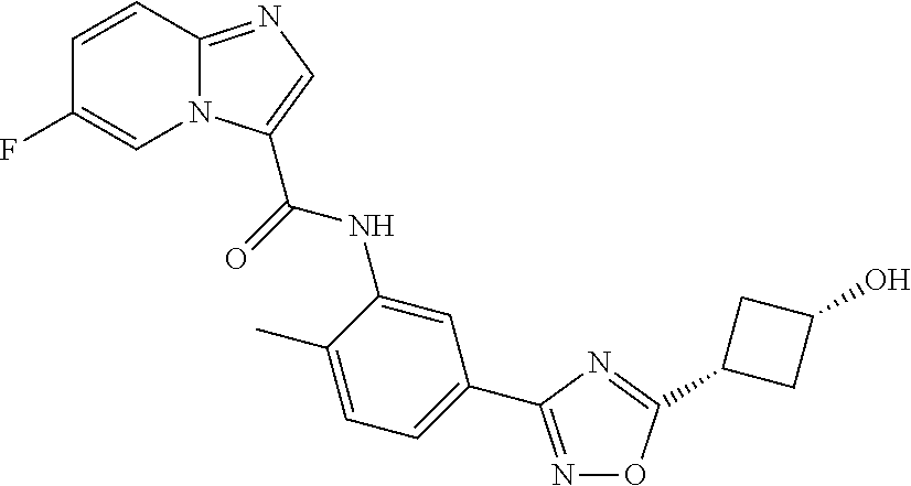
C1=C(C)C(NC(=O)C2=CN=C3N2C=C(F)C=C3)=CC(C2=NOC(C3CC(O)C3)=N2)=C1
